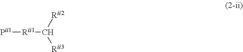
[Pii1][Rii1]C([Rii2])[Rii3]
